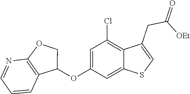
C1=C(OC2COC3=C2C=CC=N3)C=C2C(=C1Cl)C(CC(=O)[OEt])=CS2
